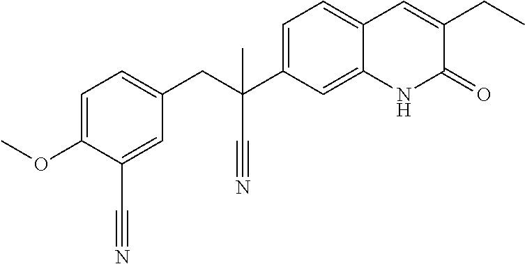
C1(C#N)=CC(CC(C#N)(C2=CC=C3C(=C2)NC(=O)C(CC)=C3)C)=CC=C1OC
